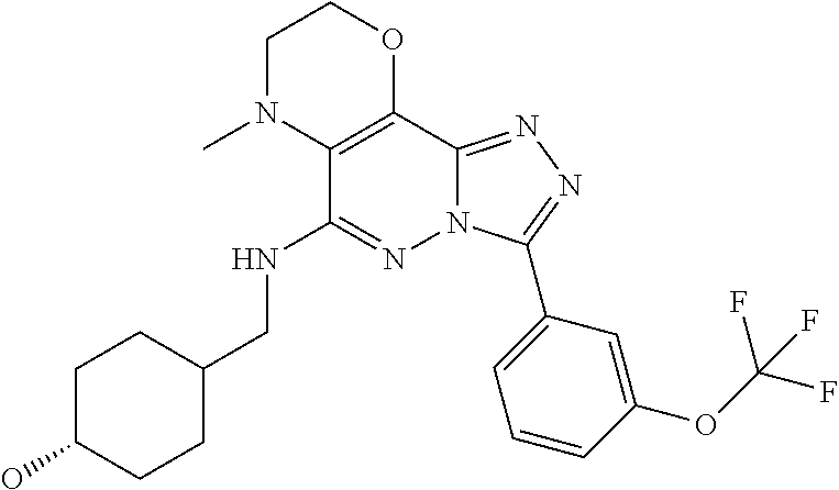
C1N(C)C2=C(OC1)C1=NN=C(C3=CC=CC(OC(F)(F)F)=C3)N1N=C2NCC1CCC(O)CC1
